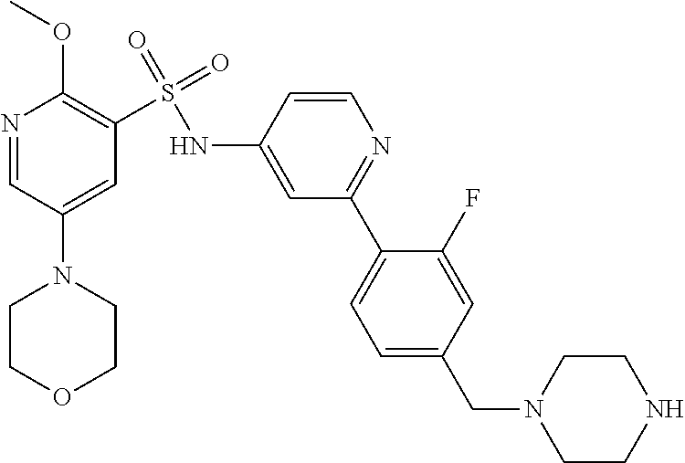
C1COCCN1C1=CC(S(=O)(=O)NC2=CC(C3=CC=C(CN4CCNCC4)C=C3F)=NC=C2)=C(OC)N=C1
